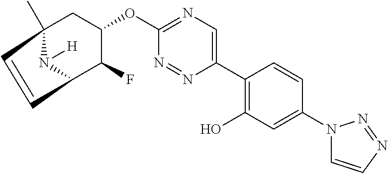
C12(C)CC(OC3=NC=C(C4=C(O)C=C(N5C=CN=N5)C=C4)N=N3)C(F)C(N1[H])C=C2
